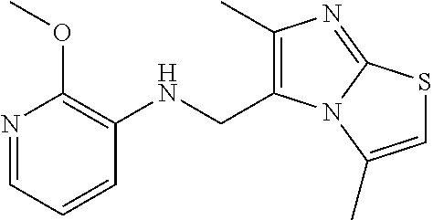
N1=CC=CC(NCC2=C(C)N=C3N2C(C)=CS3)=C1OC
